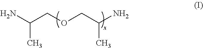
CC(N)COCC(N)C
